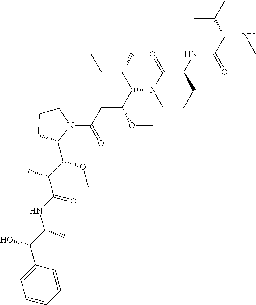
C1=CC=CC(C(C(C)NC(C(C(OC)C2N(C(=O)CC(C(C(C)CC)N(C)C(C(C(C)C)NC(C(C(C)C)NC)=O)=O)OC)CCC2)C)=O)O)=C1
